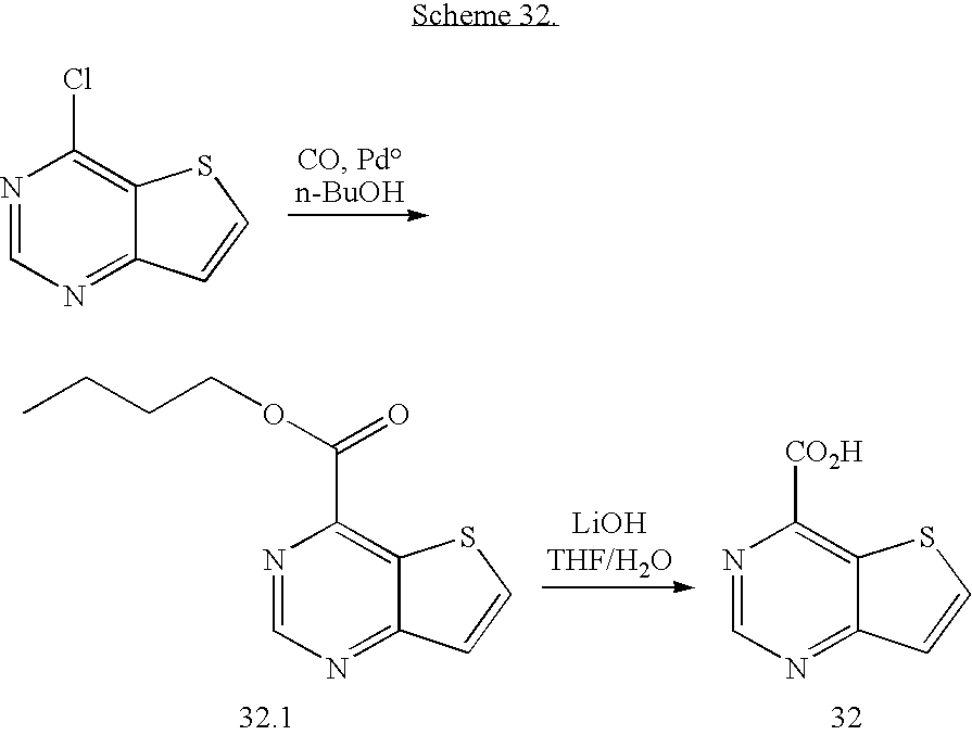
N1=CN=C2C(=C1Cl)SC=C2.N1=CN=C2C(=C1C(OCCCC)=O)SC=C2.N1=CN=C2C(=C1[CO2H])SC=C2
